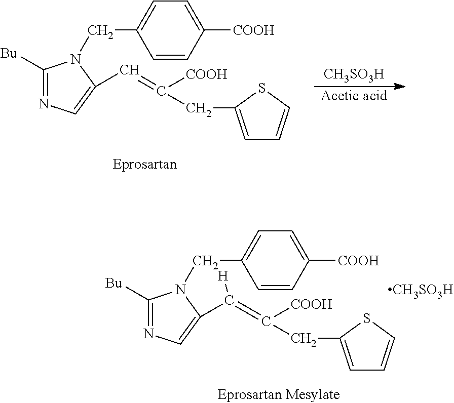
C1([Bu])=NC=C(C=C([COOH])CC2=CC=CS2)N1CC1=CC=C([COOH])C=C1.[CH3SO3H].[Acetic acid].C1([Bu])=NC=C(C(=C([COOH])CC2=CC=CS2)[H])N1CC1=CC=C([COOH])C=C1.[CH3SO3H]
